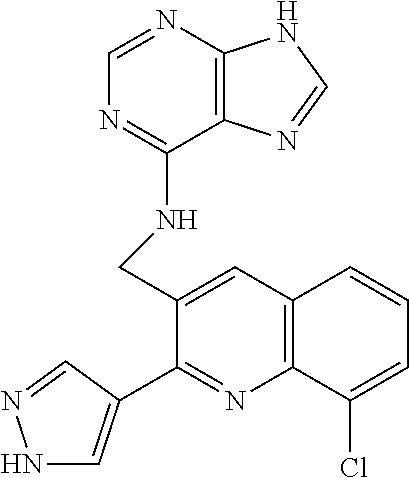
C1=NC2=C(C(NCC3=CC4=C(N=C3C3=CNN=C3)C(Cl)=CC=C4)=N1)N=CN2
